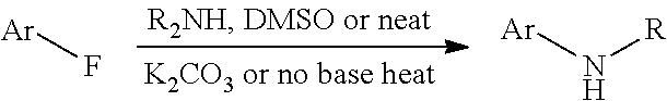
[Ar]F.[Ar]N[R]
